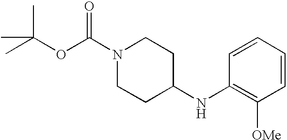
N1(C(OC(C)(C)C)=O)CCC(NC2=C([OMe])C=CC=C2)CC1
